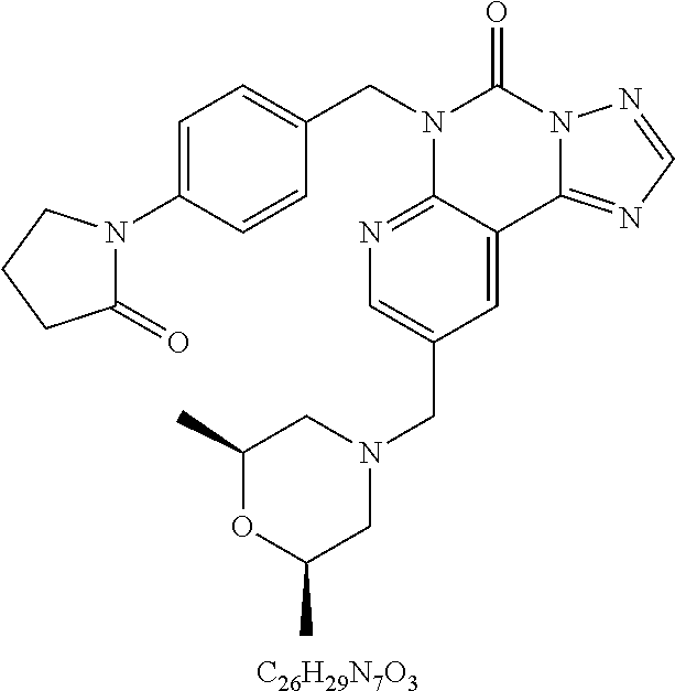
[C26H29N7O3].C1(N2C(=O)CCC2)=CC=C(CN2C3=NC=C(CN4CC(C)OC(C)C4)C=C3C3=NC=NN3C2=O)C=C1
